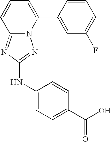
C12=NC(NC3=CC=C(C(O)=O)C=C3)=NN1C(C1=CC(F)=CC=C1)=CC=C2
